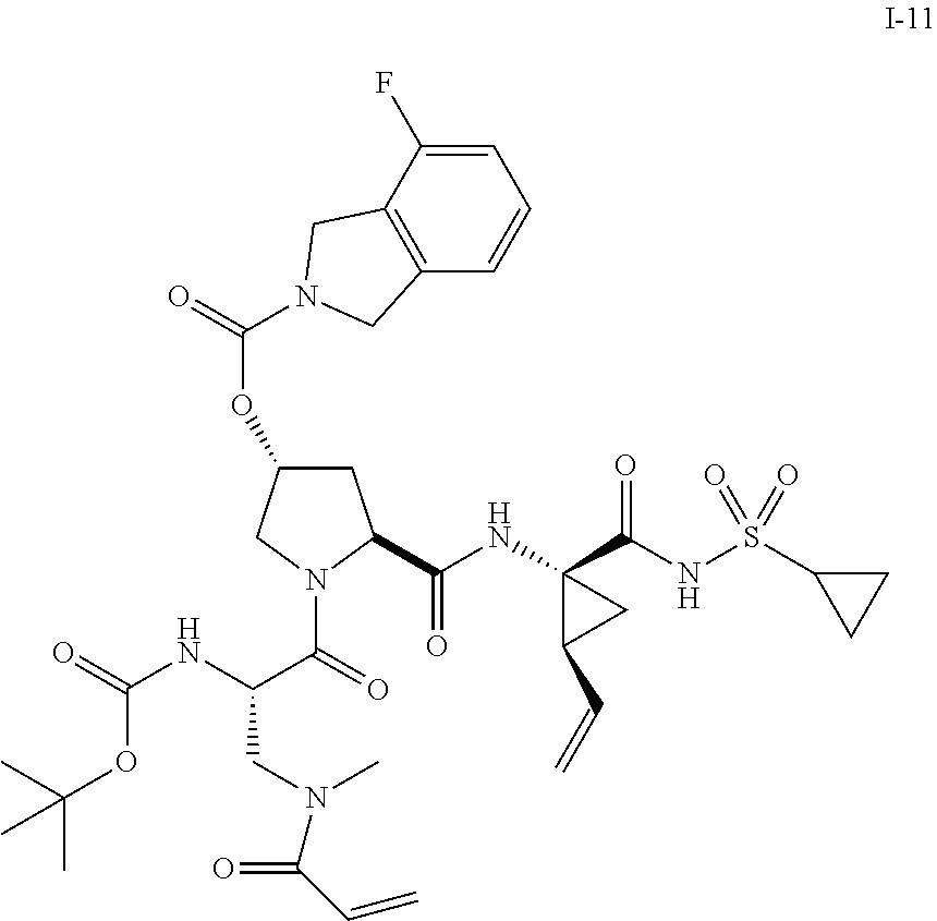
C1=C(F)C2=C(C=C1)CN(C(=O)OC1CC(C(NC3(C(NS(C4CC4)(=O)=O)=O)C(C=C)C3)=O)N(C(=O)C(NC(=O)OC(C)(C)C)CN(C(C=C)=O)C)C1)C2
